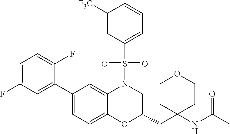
C1(C2=CC=C3C(=C2)N(S(C2=CC=CC([F3C])=C2)(=O)=O)CC(CC2(NC(C)=O)CCOCC2)O3)=CC(F)=CC=C1F
